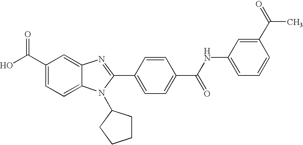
C1(C(O)=O)=CC=C2C(=C1)N=C(C1=CC=C(C(=O)NC3=CC=CC(C(=O)C)=C3)C=C1)N2C1CCCC1
